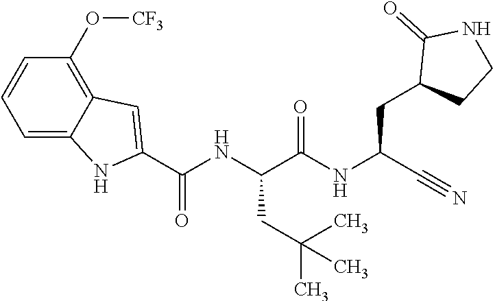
O=C(NC(C#N)CC1CCNC1=O)C(NC(C1=CC2=C(O[CF3])C=CC=C2N1)=O)CC(C)(C)C
